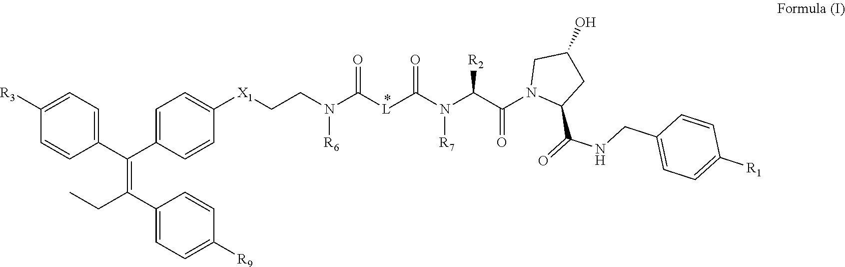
C1([R3])=CC=C(C(C2=CC=C([X1]CCN(C([L]C(=O)N([R7])C(C(N3C(C(=O)NCC4=CC=C([R1])C=C4)CC(O)C3)=O)[R2])=O)[R6])C=C2)=C(C2=CC=C([R9])C=C2)CC)C=C1
